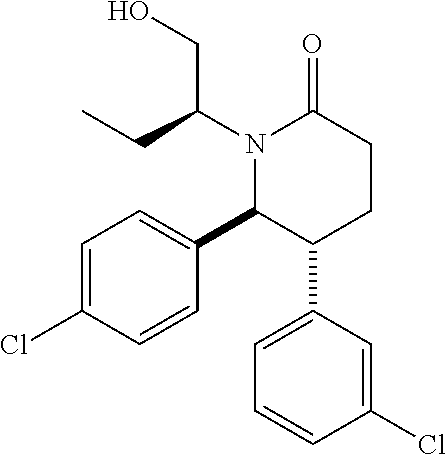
C1=C(Cl)C=CC(C2C(C3=CC=CC(Cl)=C3)CCC(=O)N2C(CO)CC)=C1
